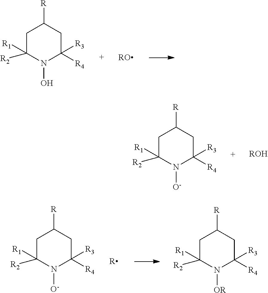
C1C([R1])([R2])N(O)C([R3])([R4])CC1[R].[RO].C1C([R1])([R2])N([O-])C([R3])([R4])CC1[R].[ROH].C1C([R1])([R2])N([O-])C([R3])([R4])CC1[R].[R].C1C([R1])([R2])N([OR])C([R3])([R4])CC1[R]
